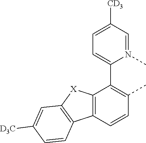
C12=C(C=CC(C)=C1C1=CC=C([CD3])C=N1C)C1=C([X]2)C=C([D3C])C=C1
